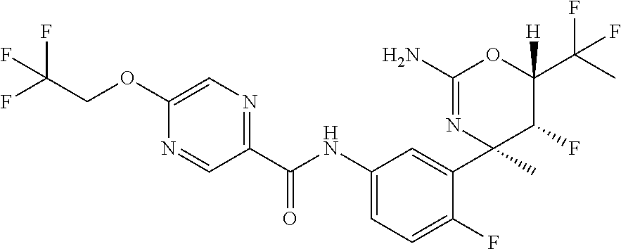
C1(C(NC2=CC=C(F)C(C3(C)C(F)C(C(C)(F)F)([H])OC(N)=N3)=C2)=O)=NC=C(OCC(F)(F)F)N=C1
